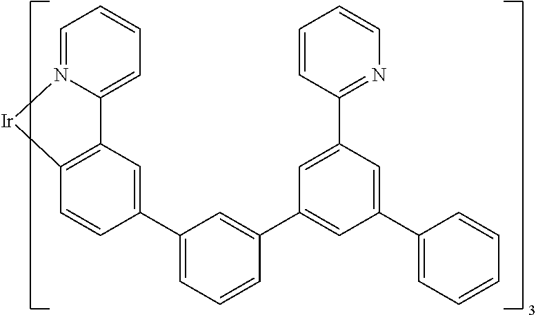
C12=CC=CC=N1[Ir]C1=C2C=C(C2=CC=CC(C3=CC(C4=CC=CC=C4)=CC(C4=NC=CC=C4)=C3)=C2)C=C1
